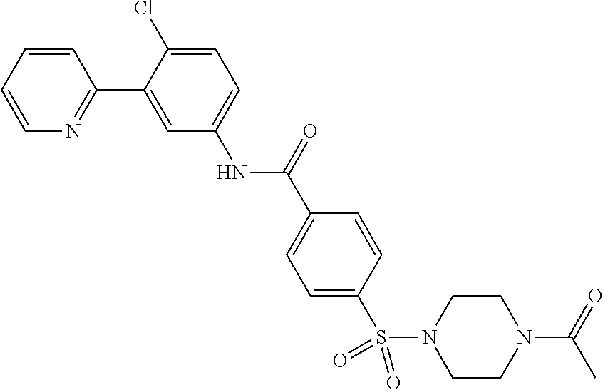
C1=CC=CN=C1C1=CC(NC(C2=CC=C(S(N3CCN(C(=O)C)CC3)(=O)=O)C=C2)=O)=CC=C1Cl
